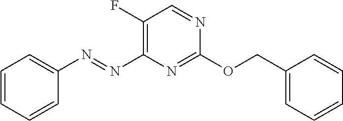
C1(F)=C(N=NC2=CC=CC=C2)N=C(OCC2=CC=CC=C2)N=C1
